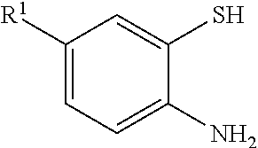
C1([R1])=CC=C(N)C(S)=C1
